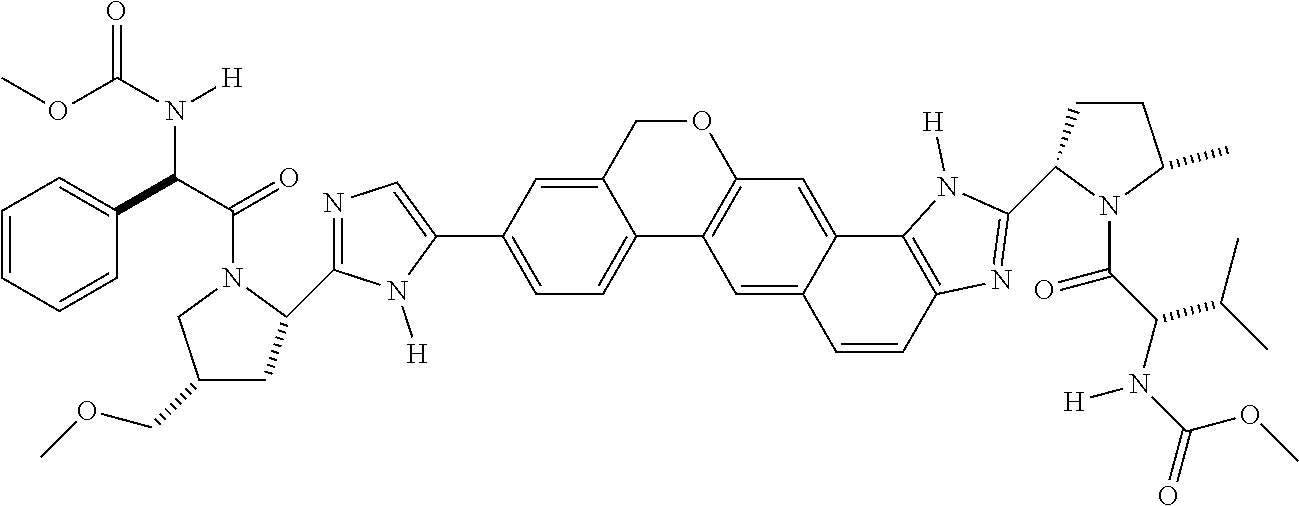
C12=CC(C3=CN=C(C4CC(COC)CN4C(C(C4=CC=CC=C4)N(C(OC)=O)[H])=O)N3[H])=CC=C1C1=C(OC2)C=C2C(=C1)C=CC1=C2N([H])C(C2CCC(C)N2C(=O)C(C(C)C)N(C(OC)=O)[H])=N1
